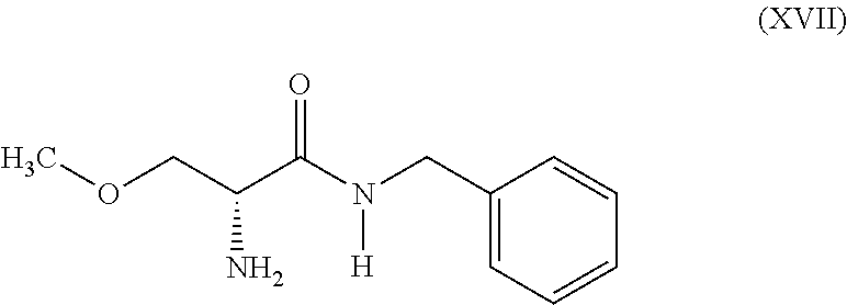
O(CC(C(N(CC1=CC=CC=C1)[H])=O)N)C
